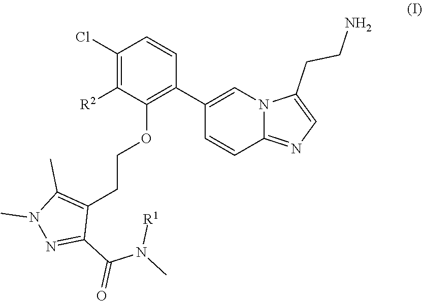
C1(Cl)=C([R2])C(OCCC2=C(C)N(C)N=C2C(N(C)[R1])=O)=C(C2=CN3C(=NC=C3CCN)C=C2)C=C1
